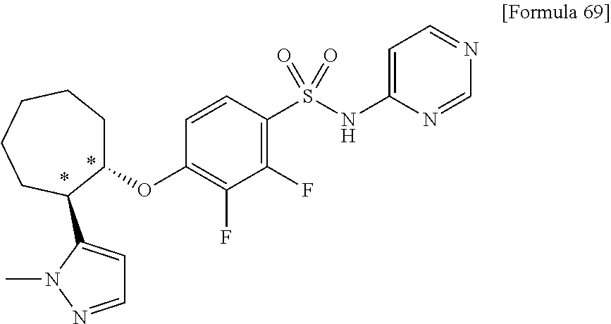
C1(S(NC2=CC=NC=N2)(=O)=O)=C(F)C(F)=C(OC2CCCCCC2C2=CC=NN2C)C=C1
